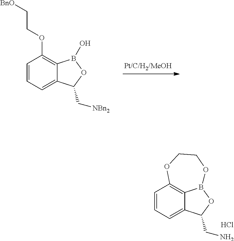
C1=CC=C2C(=C1OCC[BnO])B(O)OC2C[NBn2].C1=CC=C2C3=C1OCCOB3OC2CN.Cl
